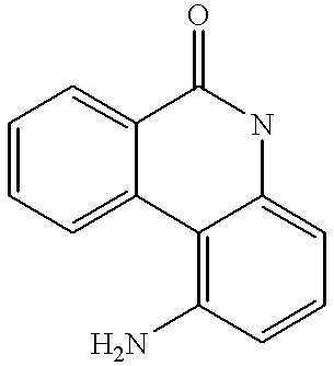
C1=CC=C2C(=C1)C(=O)NC1=CC=CC(N)=C21
